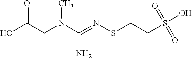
OC(CN(C(=NSCCS(O)(=O)=O)N)C)=O
